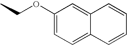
CCOC1=CC=C2C(=C1)C=CC=C2
